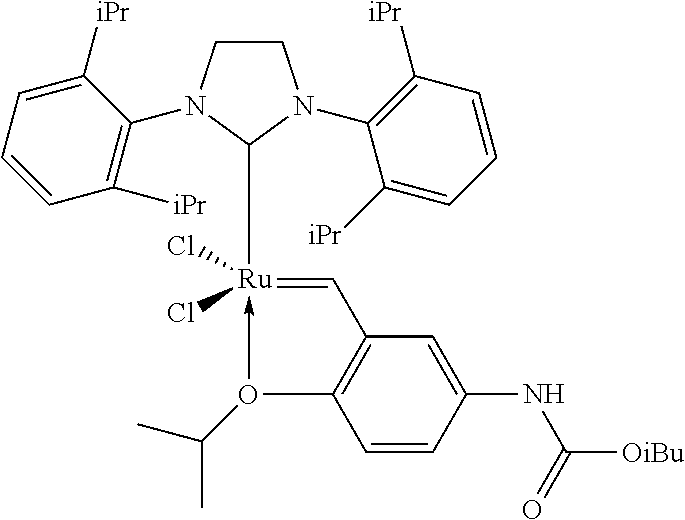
C1CN(C2=C([iPr])C=CC=C2[iPr])C([Ru]2(Cl)(Cl)-O(C(C)C)C3=C(C=C(NC([OiBu])=O)C=C3)C=2)N1C1=C([iPr])C=CC=C1[iPr]
